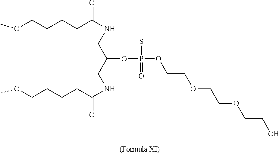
O(P(S)(=O)OCCOCCOCCO)C(CNC(CCCCOC)=O)CNC(CCCCOC)=O
